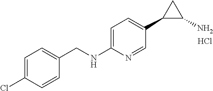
C1=C(NCC2=CC=C(Cl)C=C2)N=CC(C2C(N)C2)=C1.Cl
